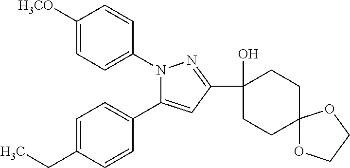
C1([H3CO])=CC=C(N2C(C3=CC=C(CC)C=C3)=CC(C3(O)CCC4(CC3)OCCO4)=N2)C=C1
